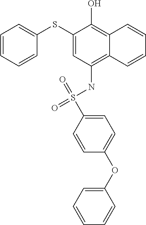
C1=CC=CC(SC2=CC(NS(=O)(=O)C3=CC=C(OC4=CC=CC=C4)C=C3)=C3C(=C2O)C=CC=C3)=C1
